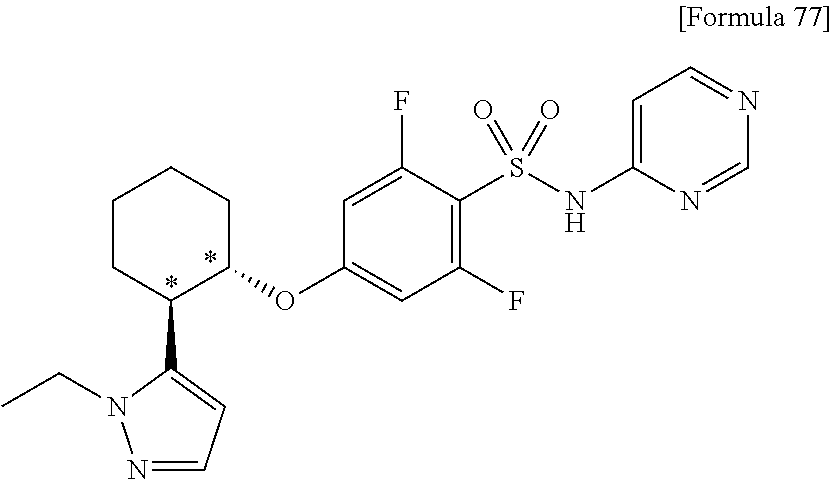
C1CC(C2=CC=NN2CC)C(OC2=CC(F)=C(S(NC3=CC=NC=N3)(=O)=O)C(F)=C2)CC1
